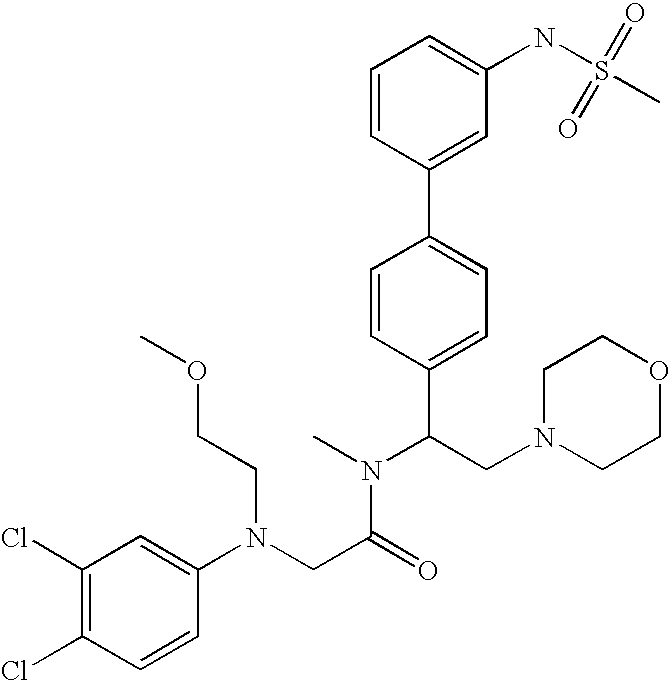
C1(Cl)=C(Cl)C=C(N(CC(=O)N(C(C2=CC=C(C3=CC(NS(C)(=O)=O)=CC=C3)C=C2)CN2CCOCC2)C)CCOC)C=C1
